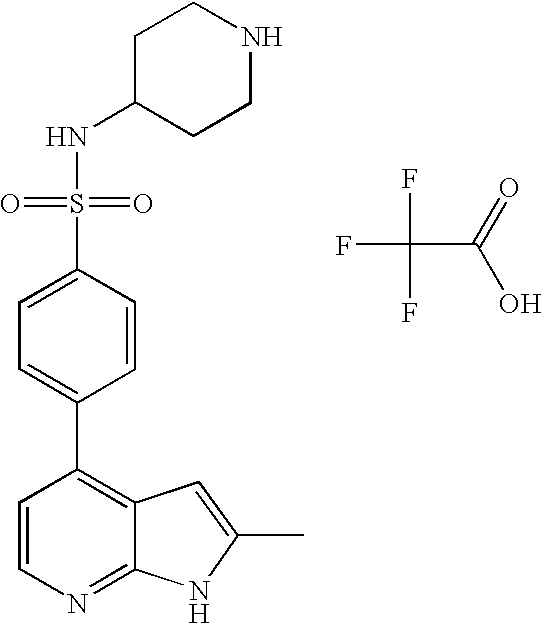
FC(F)(C(=O)O)F.N(S(C1=CC=C(C2=C3C(=NC=C2)NC(C)=C3)C=C1)(=O)=O)C1CCNCC1
